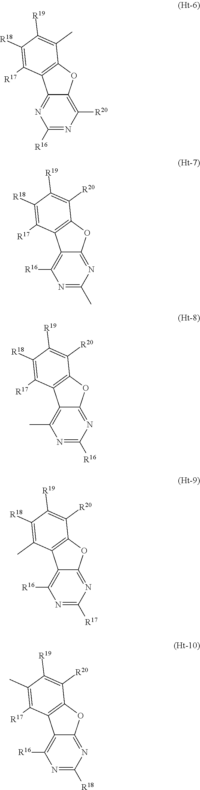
C1([R16])=NC([R20])=C2C(=N1)C1=C(O2)C(C)=C([R19])C([R18])=C1[R17].N1=C(C)N=C2C(=C1[R16])C1=C(O2)C([R20])=C([R19])C([R18])=C1[R17].N1=C([R16])N=C2C(=C1C)C1=C(O2)C([R20])=C([R19])C([R18])=C1[R17].N1=C([R17])N=C2C(=C1[R16])C1=C(O2)C([R20])=C([R19])C([R18])=C1C.N1=C([R18])N=C2C(=C1[R16])C1=C(O2)C([R20])=C([R19])C(C)=C1[R17]
